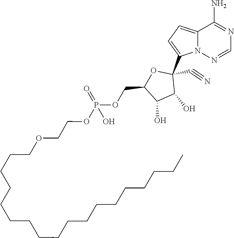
C1=NN2C(=CC=C2C2(C#N)C(O)C(O)C(COP(O)(=O)OCCOCCCCCCCCCCCCCCCCCC)O2)C(N)=N1
